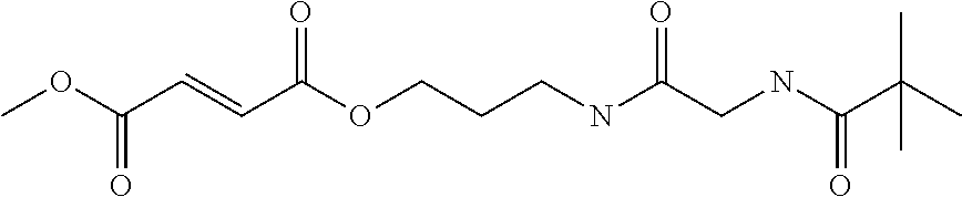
COC(C=CC(OCCCNC(CNC(=O)C(C)(C)C)=O)=O)=O
